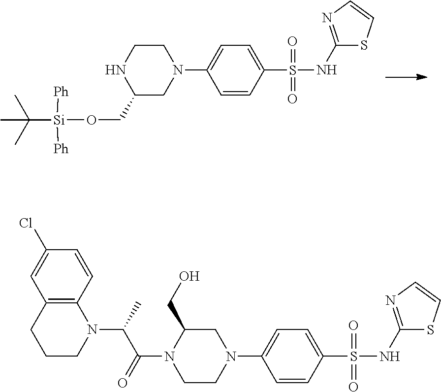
C1CNC(CO[Si](C(C)(C)C)([Ph])[Ph])CN1C1=CC=C(S(NC2=NC=CS2)(=O)=O)C=C1.C1(S(NC2=NC=CS2)(=O)=O)=CC=C(N2CC(CO)N(C(=O)C(C)N3C4=C(CCC3)C=C(Cl)C=C4)CC2)C=C1
